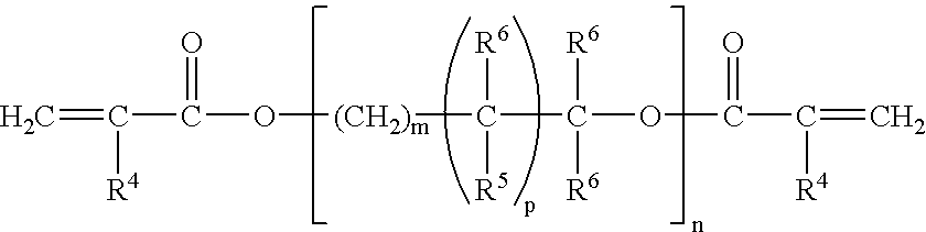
C=C(C(O[(CH2)m]C(C(OC(C([R4])=C)=O)([R6])[R6])([R6])[R5])=O)[R4]
